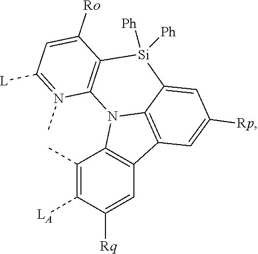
C12=C(C3=C4N1C1=C(C([Ro])=CC([L])=N1C)[Si]([Ph])([Ph])C4=CC([Rp])=C3)C=C([Rq])C([LA])=C2C
